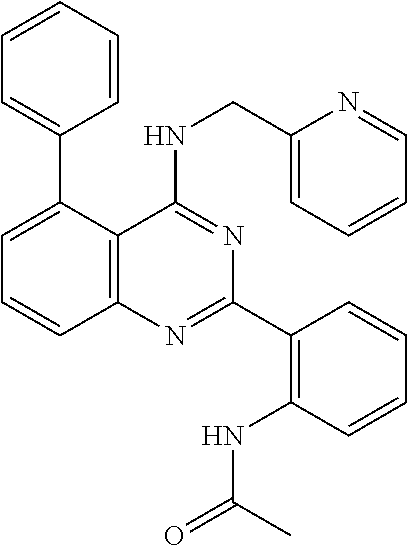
C1(C2=CC=CC3=C2C(NCC2=CC=CC=N2)=NC(C2=C(NC(=O)C)C=CC=C2)=N3)=CC=CC=C1
